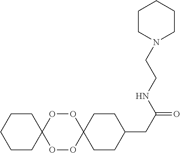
C1CC(CC(=O)NCCN2CCCCC2)CCC12OOC1(OO2)CCCCC1
